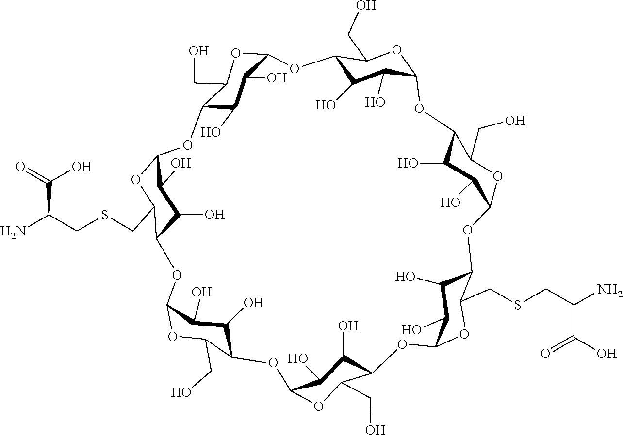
C12C(O)C(O)C(OC1CO)OC1C(O)C(O)C(OC1CO)OC1C(O)C(O)C(OC1CSCC(N)C(=O)O)OC1C(O)C(O)C(OC1CO)OC1C(O)C(O)C(OC1CO)OC1C(O)C(O)C(OC1CSCC(N)C(=O)O)OC1C(O)C(O)C(O2)OC1CO
